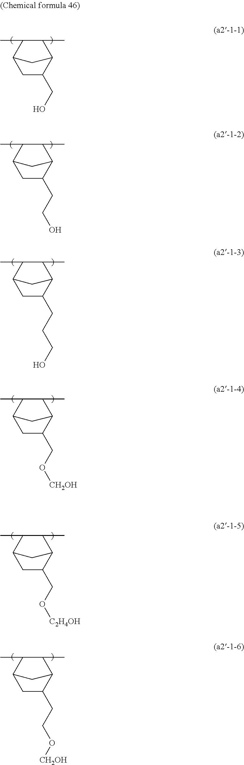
C1(C)C(C)C2CC1C(CO)C2.C1(C)C(C)C2CC1C(CCO)C2.C1(C)C(C)C2CC1C(CCCO)C2.C1(C)C(C)C2CC1C(CO[CH2OH])C2.C1(C)C(C)C2CC1C(CO[C2H4OH])C2.C1(C)C(C)C2CC1C(CCO[CH2OH])C2
